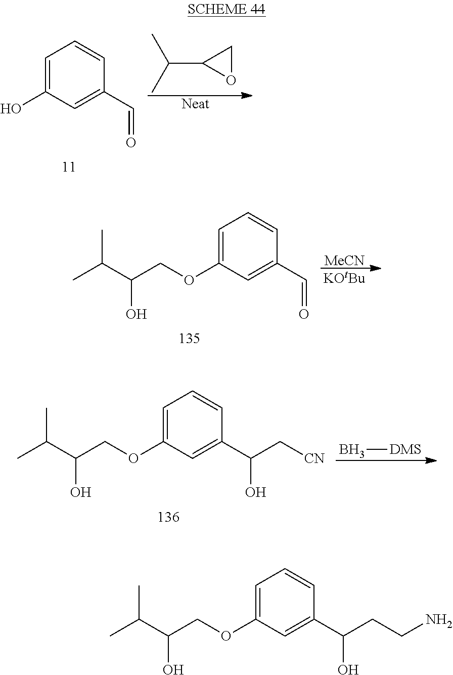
C1=C(OCC(C(C)C)O)C=C(C(O)C[CN])C=C1.B[DMS].C1=C(OCC(C(C)C)O)C=C(C(CCN)O)C=C1.C1=C(O)C=C(C=O)C=C1.[Neat].CC(C)C1OC1.C1=C(OCC(C(C)C)O)C=C(C=O)C=C1.[KOtBu].[MeCN]
